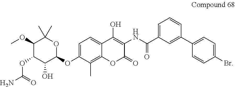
C1=C(OC2OC(C)(C)C(OC)C(OC(N)=O)C2O)C(C)=C2C(=C1)C(O)=C(NC(C1=CC=CC(C3=CC=C(Br)C=C3)=C1)=O)C(=O)O2
